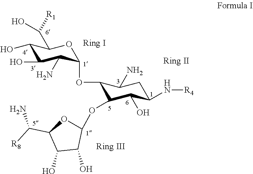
C1(O)C(O)C(N)C(OC2C(OC3OC(C(N)[R8])C(O)C3O)C(O)C(N[R4])CC2N)OC1C([R1])O
